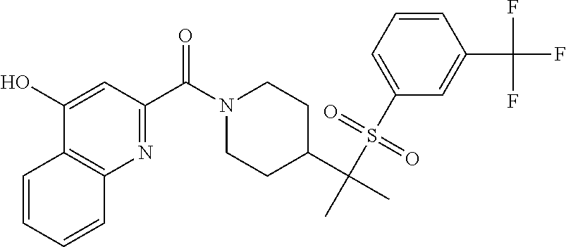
C1(C(=O)N2CCC(C(C)(S(=O)(=O)C3=CC=CC(C(F)(F)F)=C3)C)CC2)=NC2=C(C(O)=C1)C=CC=C2
